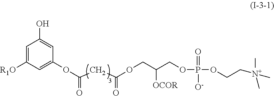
C1=C([R1O])C=C(OC(=O)CC(OCC(COP(OCC[N+](C)(C)C)(=O)[O-])[OCOR])=O)C=C1O
